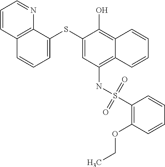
C12=C(NS(C3=C(OCC)C=CC=C3)(=O)=O)C=C(SC3=CC=CC4=C3N=CC=C4)C(O)=C1C=CC=C2
